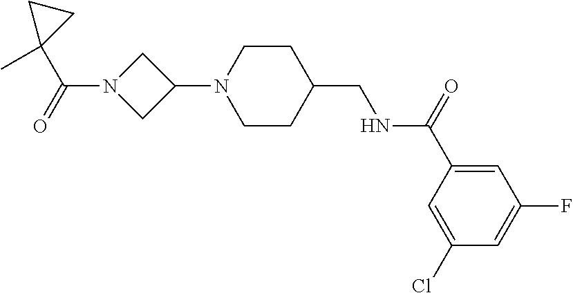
C1(Cl)=CC(C(=O)NCC2CCN(C3CN(C(=O)C4(C)CC4)C3)CC2)=CC(F)=C1
